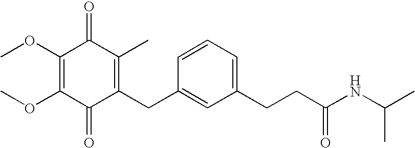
C1(=O)C(CC2=CC(CCC(NC(C)C)=O)=CC=C2)=C(C)C(=O)C(OC)=C1OC
